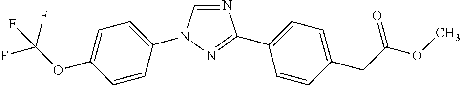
C1=C(OC(F)(F)F)C=CC(N2C=NC(C3=CC=C(CC(OC)=O)C=C3)=N2)=C1
